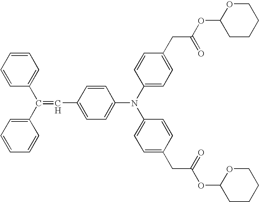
C1=CC=CC=C1C(C1=CC=CC=C1)=CC1=CC=C(N(C2=CC=C(CC(OC3CCCCO3)=O)C=C2)C2=CC=C(CC(OC3CCCCO3)=O)C=C2)C=C1
